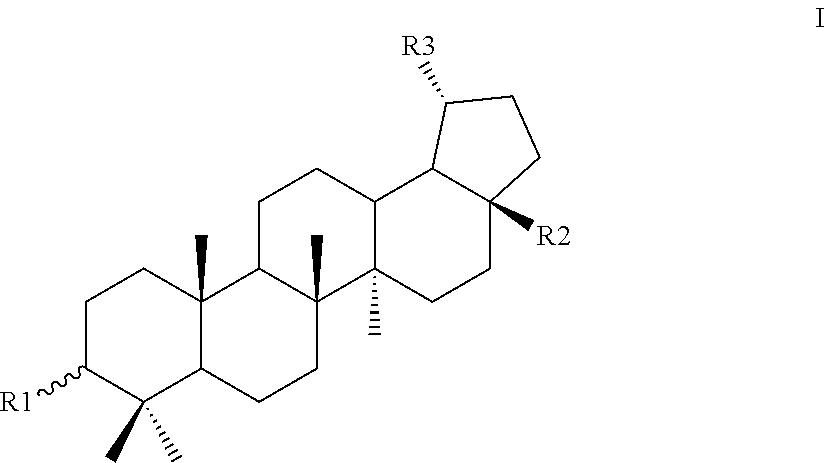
C1C([R1])C(C)(C)C2C(C)(C1)C1C(C)(CC2)C2(C)C(CC1)C1C([R2])(CC2)CCC1[R3]
